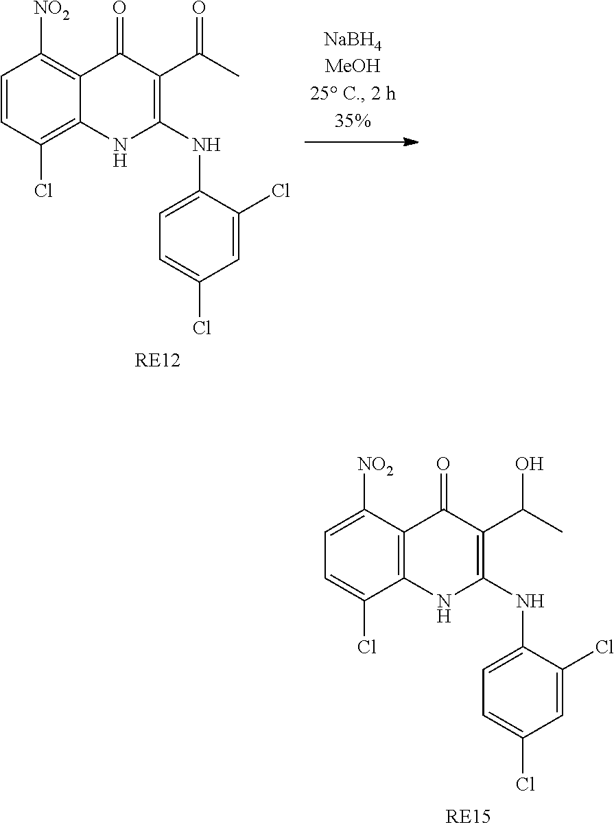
C1=CC(Cl)=C2C(=C1[NO2])C(=O)C(C(C)=O)=C(NC1=CC=C(Cl)C=C1Cl)N2.C1=C([NO2])C2=C(C(Cl)=C1)NC(NC1=CC=C(Cl)C=C1Cl)=C(C(C)O)C2=O
